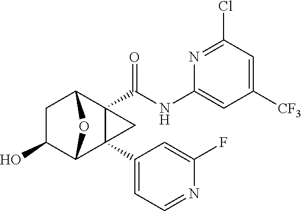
C1C(O)C2C3(C4=CC=NC(F)=C4)C(C(NC4=CC([CF3])=CC(Cl)=N4)=O)(C1O2)C3
